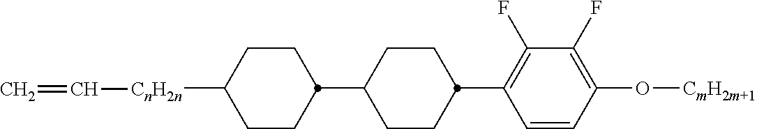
C1C(C2CCC([CnH2n]C=C)CC2)CCC(C2=C(F)C(F)=C(O[CmH2m+1])C=C2)C1
